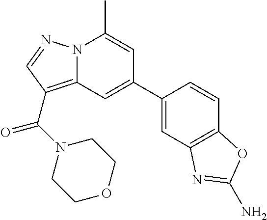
N12C(=C(C(N3CCOCC3)=O)C=N1)C=C(C1=CC3=C(C=C1)OC(N)=N3)C=C2C
